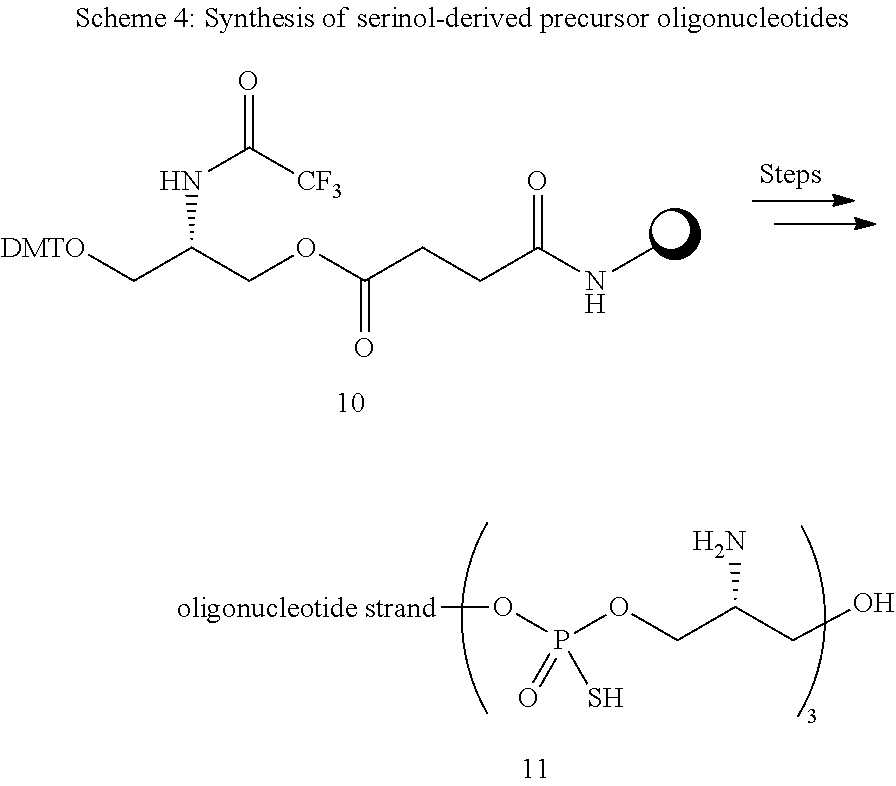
[DMTO]CC(COC(CCC(NC)=O)=O)NC([CF3])=O.[oligonucleotide strand]OP(OCC(CO)N)(=O)S
